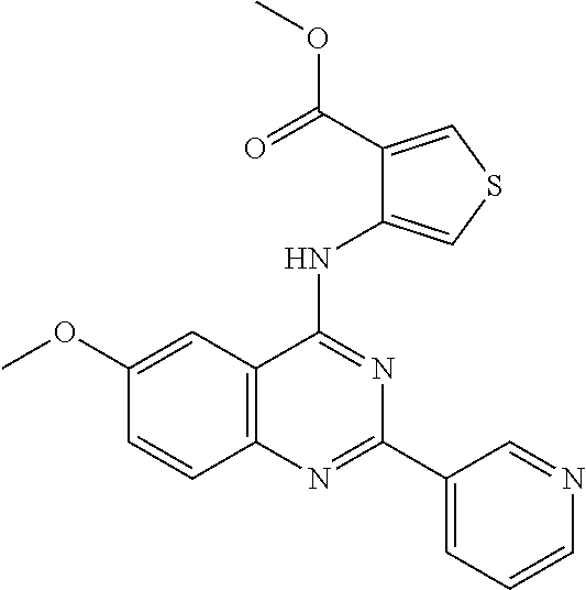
C1(OC)=CC2=C(C=C1)N=C(C1=CC=CN=C1)N=C2NC1=CSC=C1C(OC)=O
